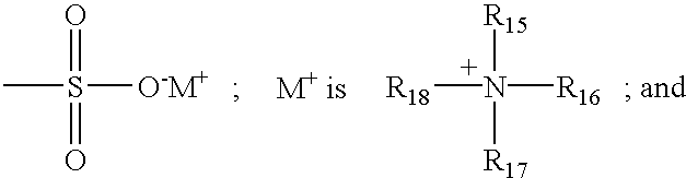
[R18][N+]([R16])([R15])[R17].CS([O-M+])(=O)=O
